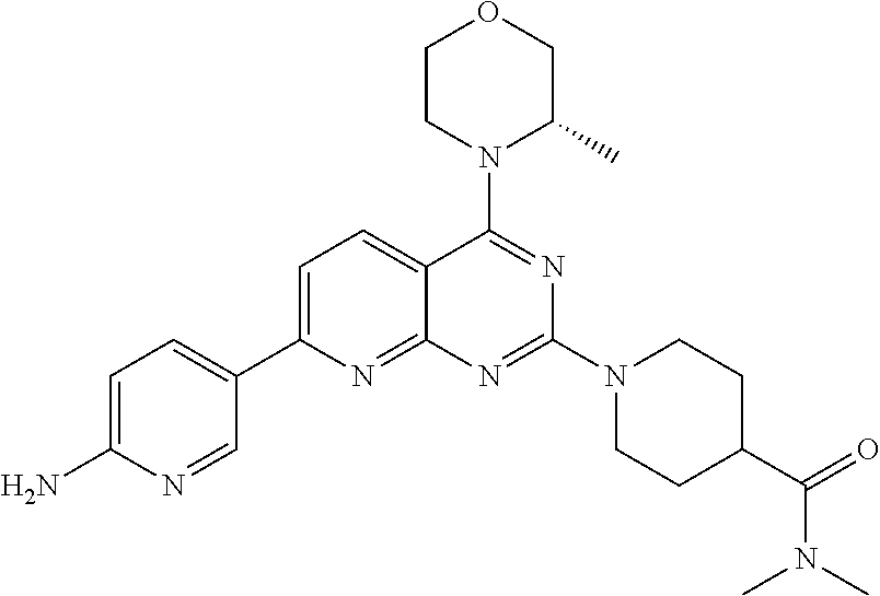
C1=C(C2=CC=C(N)N=C2)N=C2C(=C1)C(N1C(C)COCC1)=NC(N1CCC(C(=O)N(C)C)CC1)=N2
